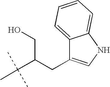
C12=CC=CC=C1NC=C2CC(C(C)(C)C)CO
